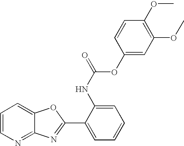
C12=NC=CC=C1OC(C1=CC=CC=C1NC(=O)OC1=CC(OC)=C(OC)C=C1)=N2
